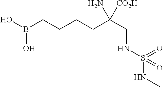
OB(CCCCC(CNS(NC)(=O)=O)(N)[CO2H])O
